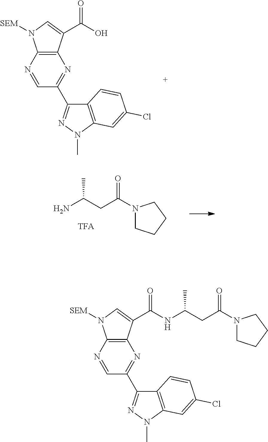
NC(CC(N1CCCC1)=O)C.C12=C(N=CC(C3=NN(C)C4=C3C=CC(Cl)=C4)=N1)N([SEM])C=C2C(O)=O.C12=C(N=CC(C3=NN(C)C4=C3C=CC(Cl)=C4)=N1)N([SEM])C=C2C(NC(CC(N1CCCC1)=O)C)=O
